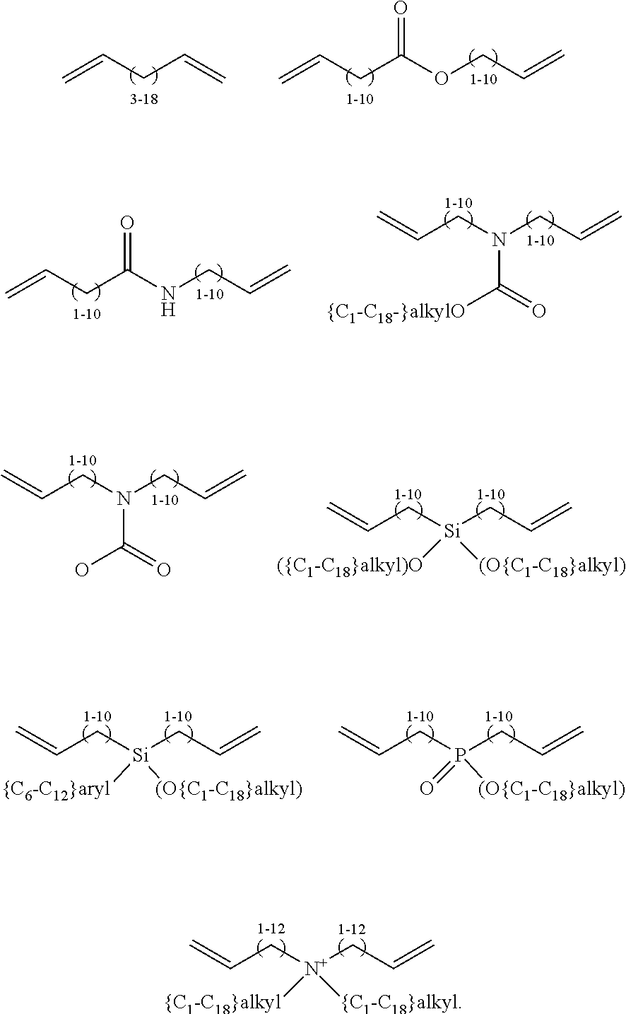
C=CC[N+](CC=C)([{C1-C18}alkyl])[{C1-C18}alkyl].C=CCC(OCC=C)=O.C=CCC=C.C=CCN(CC=C)C([{C1-C18-}alkylO])=O.C=CCC(NCC=C)=O.C=CCN(CC=C)C(O)=O.C=CC[Si](CC=C)([({C1-C18}alkyl)O])[(O{C1-C18}alkyl)].C=CC[Si](CC=C)([{C6-C12}aryl])[(O{C1-C18}alkyl)].C=CCP(CC=C)(=O)[(O{C1-C18}alkyl)]
